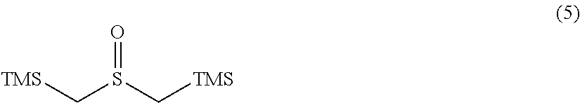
[TMS]CS(C[TMS])=O
